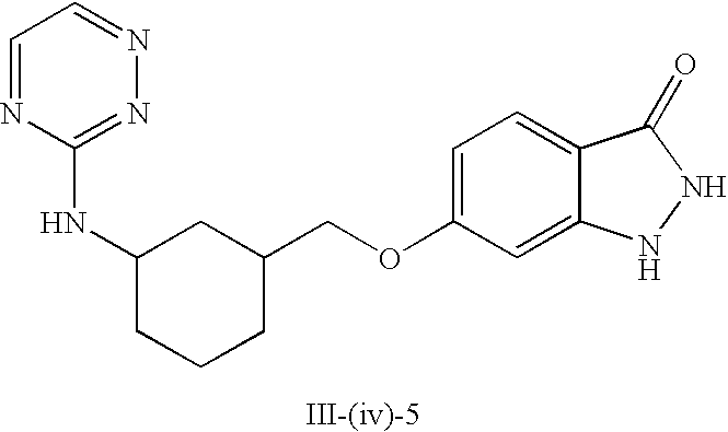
C1=C(OCC2CCCC(NC3=NN=CC=N3)C2)C=C2C(=C1)C(=O)NN2
